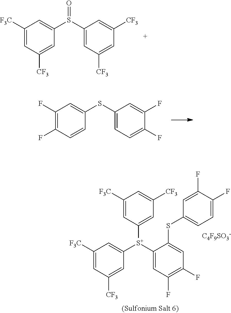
C1(F)=C(F)C=CC(SC2=CC=C(F)C(F)=C2)=C1.C1([F3C])=CC([CF3])=CC([S+](C2=CC(F)=C(F)C=C2SC2=CC=C(F)C(F)=C2)C2=CC([CF3])=CC([F3C])=C2)=C1.[C4F9SO3-].C1([F3C])=CC([CF3])=CC(S(C2=CC([CF3])=CC([CF3])=C2)=O)=C1
